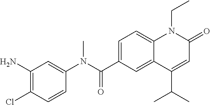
C1(N(C(C2=CC=C3C(=C2)C(C(C)C)=CC(=O)N3CC)=O)C)=CC(N)=C(Cl)C=C1
